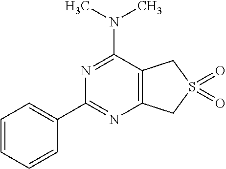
C12=C(C(N(C)C)=NC(C3=CC=CC=C3)=N1)CS(=O)(=O)C2
